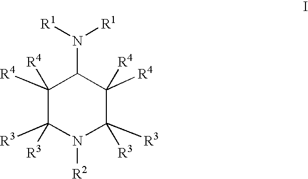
C1([R4])([R4])C([R3])([R3])N([R2])C([R3])([R3])C([R4])([R4])C1N([R1])[R1]
